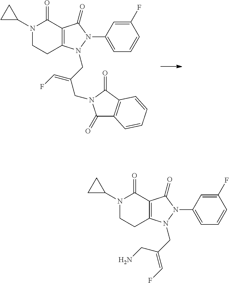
N1(C2CC2)CCC2=C(C1=O)C(=O)N(C1=CC=CC(F)=C1)N2CC(=CF)CN1C(=O)C2=C(C1=O)C=CC=C2.N1(C2CC2)CCC2=C(C1=O)C(=O)N(C1=CC=CC(F)=C1)N2CC(=CF)CN
